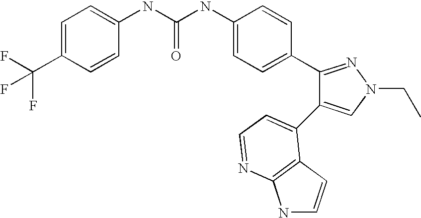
C(NC1=CC=C(C2=NN(CC)C=C2C2=CC=NC3=C2C=CN3)C=C1)(=O)NC1=CC=C(C(F)(F)F)C=C1
